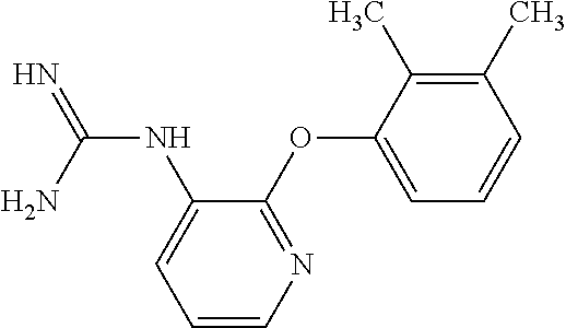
N1=C(OC2=CC=CC(C)=C2C)C(NC(=N)N)=CC=C1
